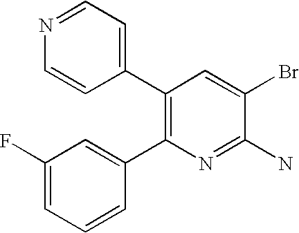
C1(C2=CC=NC=C2)=C(C2=CC(F)=CC=C2)N=C(N)C(Br)=C1
